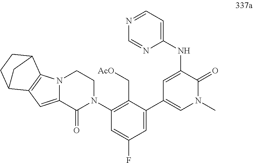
C1=C(NC2=CC=NC=N2)C(=O)N(C)C=C1C1=CC(F)=CC(N2CCN3C(=CC4=C3C3CCC4C3)C2=O)=C1C[AcO]
